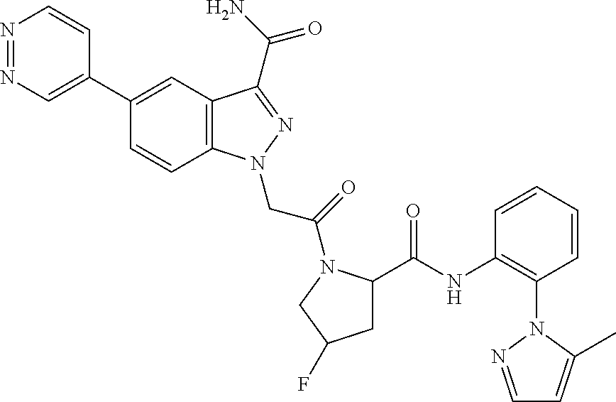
N1=NC=C(C2=CC3=C(C=C2)N(CC(=O)N2C(C(=O)NC4=C(N5C(C)=CC=N5)C=CC=C4)CC(F)C2)N=C3C(N)=O)C=C1
